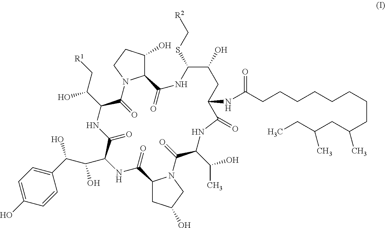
C1(C(C(C2NC(=O)C3CC(O)CN3C(=O)C(C(O)C)NC(=O)C(NC(CCCCCCCCC(CC(CC)C)C)=O)CC(O)C(SC[R2])NC(=O)C3C(O)CCN3C(=O)C(C(C[R1])O)NC2=O)O)O)=CC=C(O)C=C1
